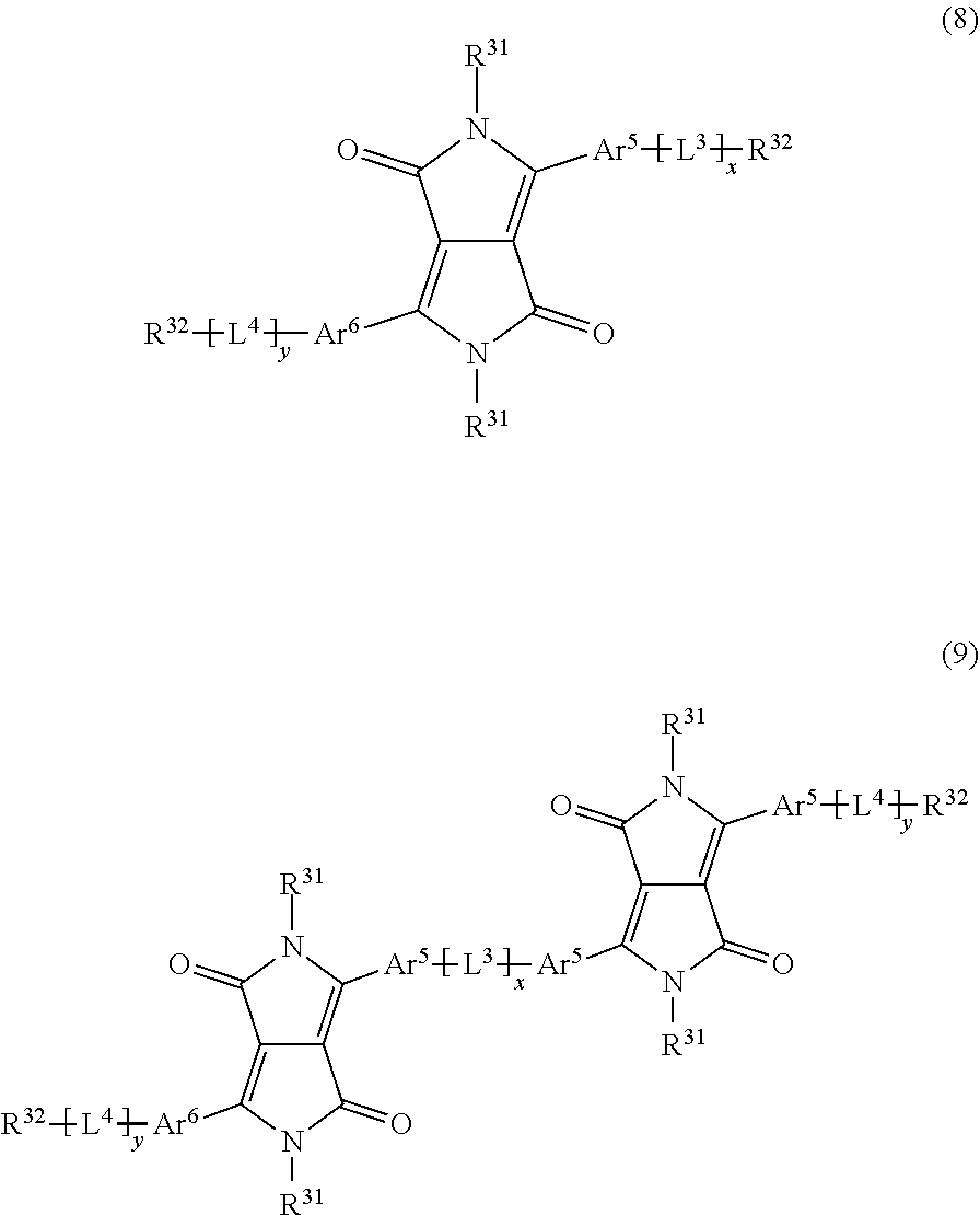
C12=C([Ar6][L4][R32])N([R31])C(=O)C1=C([Ar5][L3][R32])N([R31])C2=O.C12=C([Ar6][L4][R32])N([R31])C(=O)C1=C([Ar5][L3][Ar5]C1=C3C(=C([Ar5][L4][R32])N([R31])C3=O)C(=O)N1[R31])N([R31])C2=O
